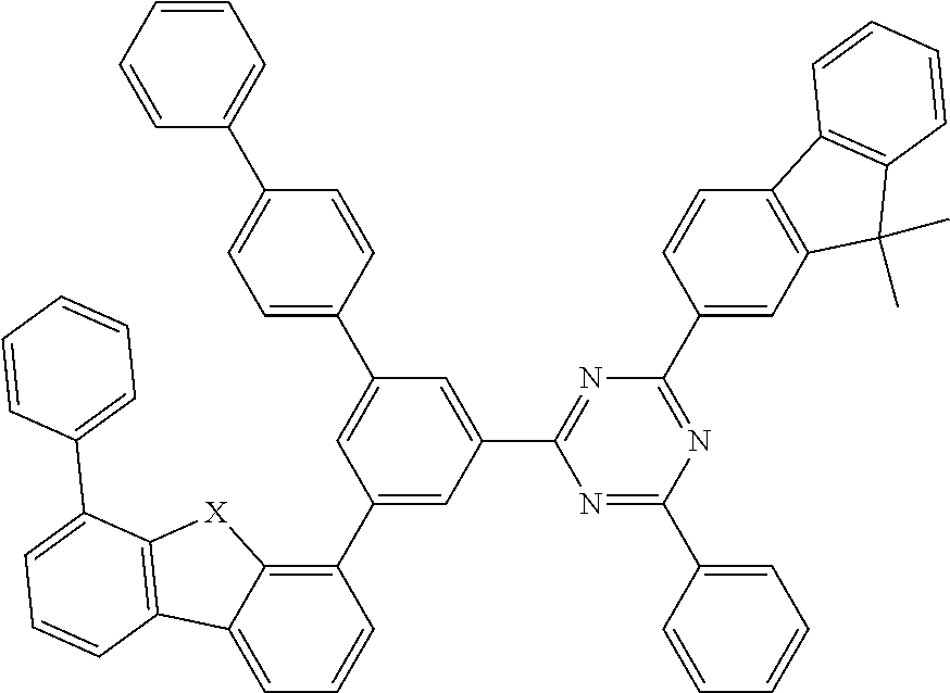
C1(C2=C3C(=CC=C2)C2=C([X]3)C(C3=CC=CC=C3)=CC=C2)=CC(C2=NC(C3=CC4=C(C=C3)C3=C(C4(C)C)C=CC=C3)=NC(C3=CC=CC=C3)=N2)=CC(C2=CC=C(C3=CC=CC=C3)C=C2)=C1
